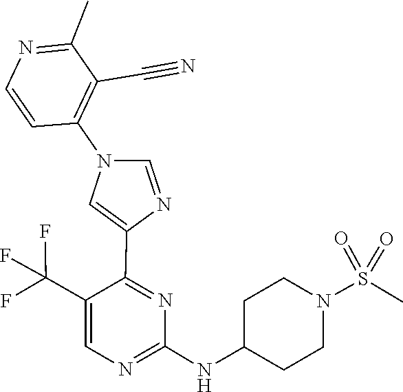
C1(NC2CCN(S(=O)(=O)C)CC2)=NC=C(C(F)(F)F)C(C2=CN(C3=C(C#N)C(C)=NC=C3)C=N2)=N1
